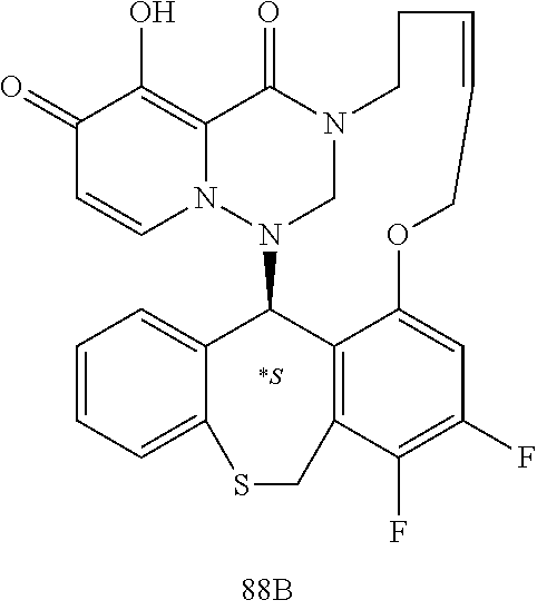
C1(=O)C=CN2C(=C1O)C(=O)N1CN2C2C3=C(C(F)=C(F)C=C3OCC=CCC1)CSC1=CC=CC=C21.[*S]
